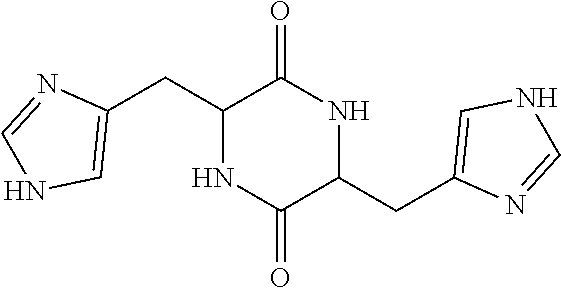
C1(CC2NC(=O)C(CC3=CNC=N3)NC2=O)=CNC=N1
